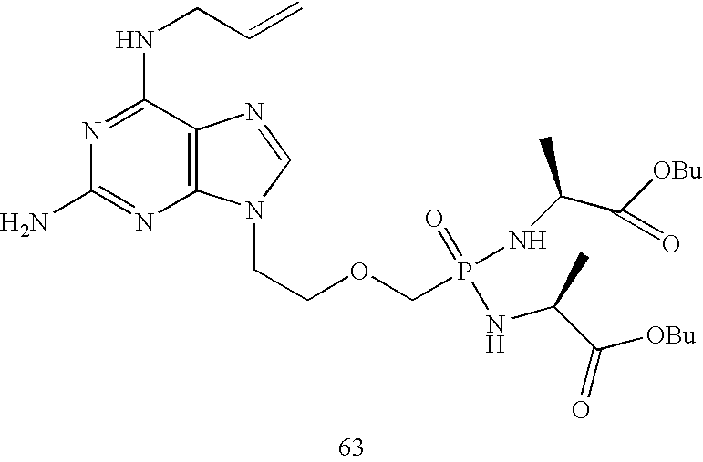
N1=C(NCC=C)C2=C(N=C1N)N(CCOCP(NC(C([OBu])=O)C)(=O)NC(C([OBu])=O)C)C=N2
